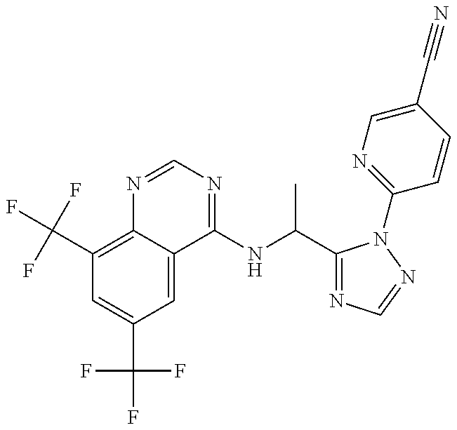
C1(C(F)(F)F)=C2C(=CC(C(F)(F)F)=C1)C(NC(C)C1=NC=NN1C1=NC=C(C#N)C=C1)=NC=N2
